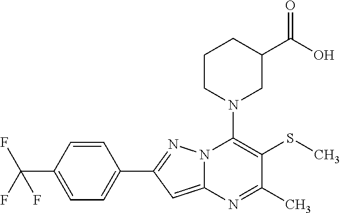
C1=CC(C(F)(F)F)=CC=C1C1=NN2C(=C1)N=C(C)C(SC)=C2N1CC(C(O)=O)CCC1
